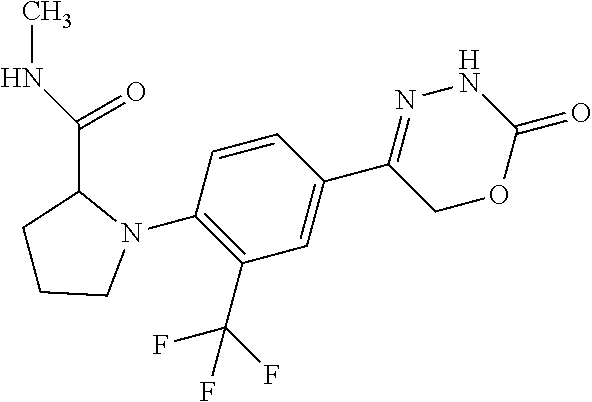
C1(C2=CC(C(F)(F)F)=C(N3C(C(=O)NC)CCC3)C=C2)=NNC(=O)OC1
